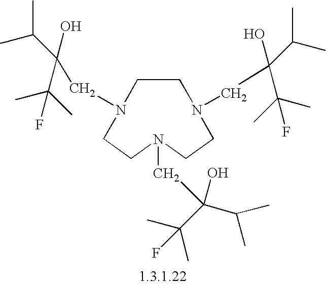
C1N(CC(C(C)C)(C(C)(F)C)O)CCN(CC(C(C)C)(C(C)(F)C)O)CCN(CC(C(C)C)(C(C)(F)C)O)C1
